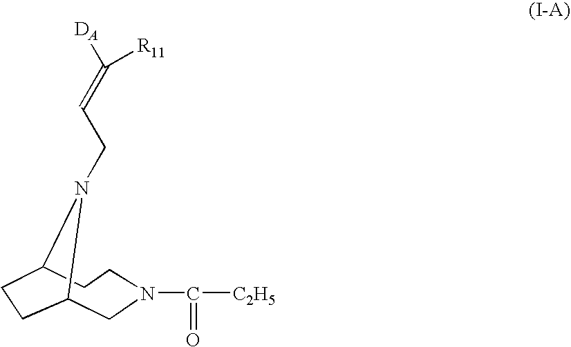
C12CN(C([C2H5])=O)CCC(N1CC=C([DA])[R11])CC2
